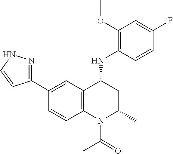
C1(NC2CC(C)N(C(C)=O)C3=C2C=C(C2=NNC=C2)C=C3)=C(OC)C=C(F)C=C1
